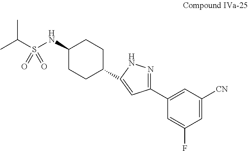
C1(NS(C(C)C)(=O)=O)CCC(C2=CC(C3=CC([CN])=CC(F)=C3)=NN2)CC1
